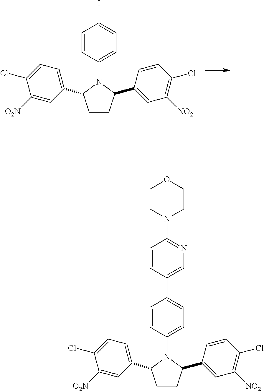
C1CC(C2=CC([NO2])=C(Cl)C=C2)N(C2=CC=C(I)C=C2)C1C1=CC=C(Cl)C([O2N])=C1.C1CC(C2=CC([NO2])=C(Cl)C=C2)N(C2=CC=C(C3=CN=C(N4CCOCC4)C=C3)C=C2)C1C1=CC=C(Cl)C([O2N])=C1
